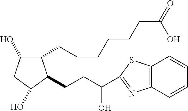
C1(CCCCCCC(=O)O)C(O)CC(O)C1CCC(O)C1=NC2=C(S1)C=CC=C2
